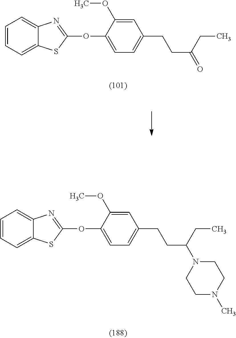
C1=CC=C2C(=C1)N=C(OC1=CC=C(CCC(=O)CC)C=C1OC)S2.C1=CC=C2C(=C1)N=C(OC1=CC=C(CCC(N3CCN(C)CC3)CC)C=C1OC)S2
